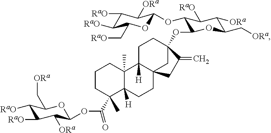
C12(C)C([H])(CCC34C1([H])CCC(OC1C(OC5OC(C[RaO])C([RaO])C([RaO])C5[ORa])C([RaO])C([ORa])C(C[ORa])O1)(C3)C(=C)C4)C(C(OC1OC(C[ORa])C([RaO])C([RaO])C1[ORa])=O)(C)CCC2
